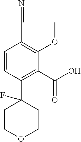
C1=CC(C2(F)CCOCC2)=C(C(=O)O)C(OC)=C1C#N
